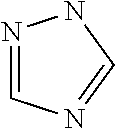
N1=CN=CN1
